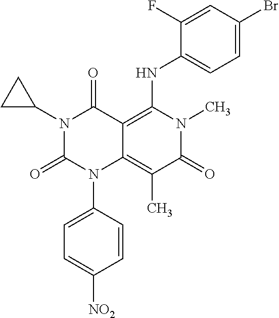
N1(C2CC2)C(=O)N(C2=CC=C([NO2])C=C2)C2=C(C)C(=O)N(C)C(NC3=CC=C(Br)C=C3F)=C2C1=O
